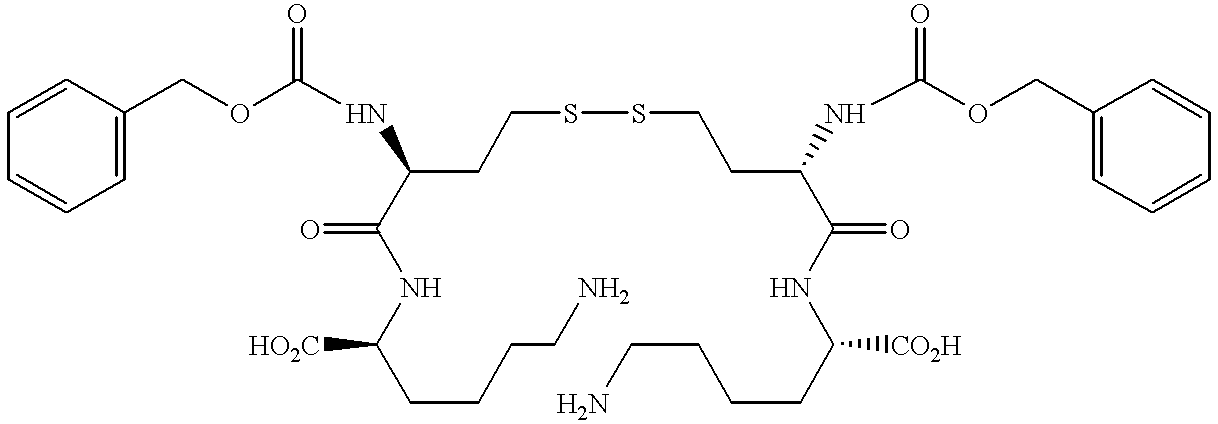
C1=CC(COC(NC(C(NC(CCCCN)[HO2C])=O)CCSSCCC(NC(OCC2=CC=CC=C2)=O)C(NC(CCCCN)[CO2H])=O)=O)=CC=C1
